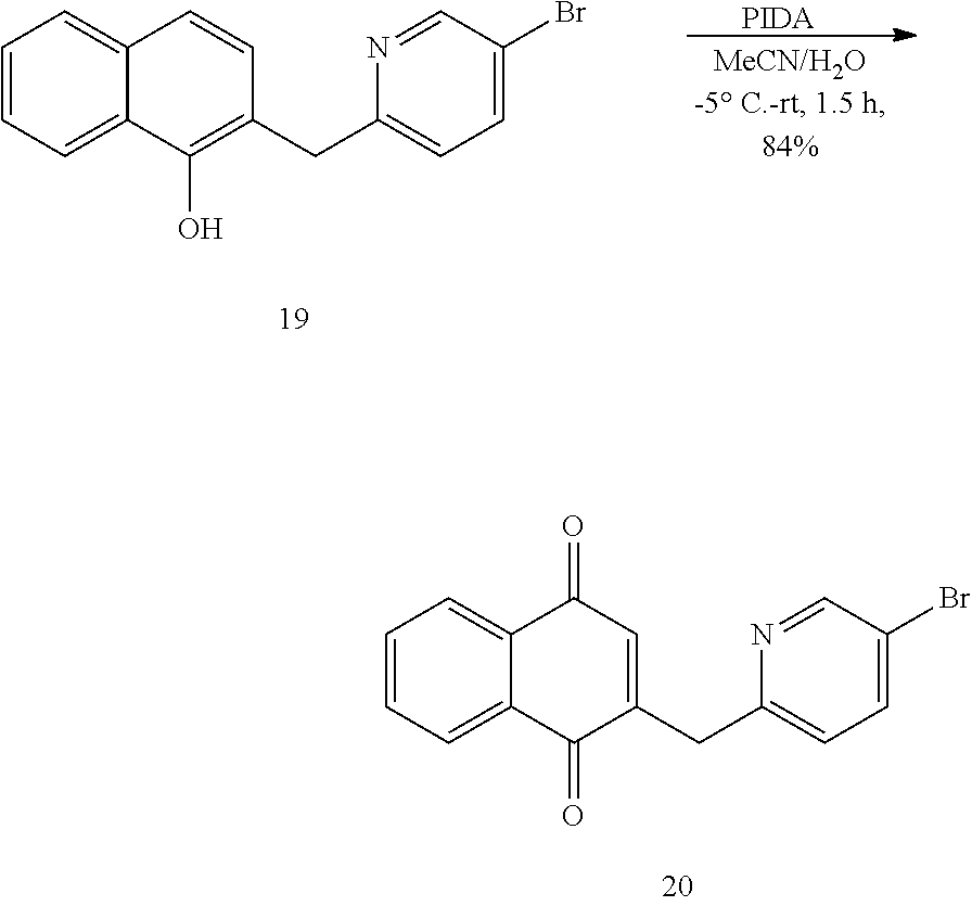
C1=CC=C2C(=C1)C(=O)C=C(CC1=CC=C(Br)C=N1)C2=O.C1=CC=C2C(=C1)C=CC(CC1=CC=C(Br)C=N1)=C2O.[PIDA]
